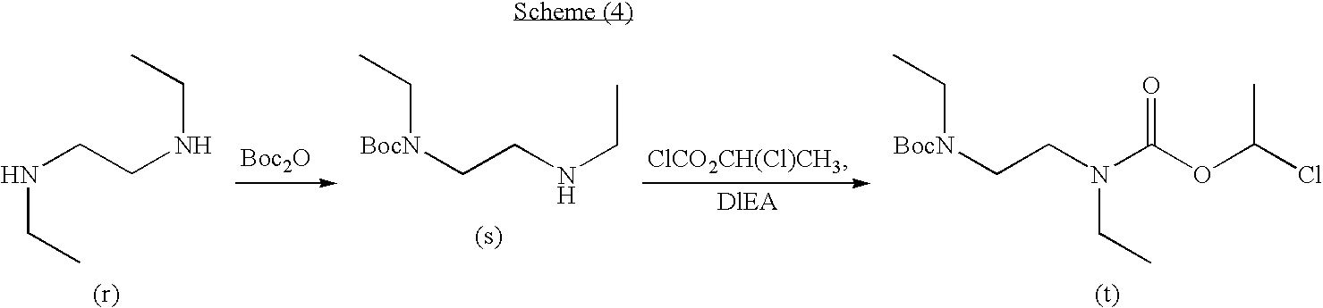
N(CC)CCNCC.[Boc2O].[ClCO2CH(Cl)CH3].[BocN](CC)CCNCC.CC[BocN]CCN(CC)C(OC(Cl)C)=O
